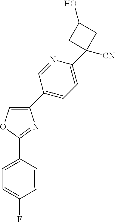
C1=C(C2=CC=C(C3([CN])CC(O)C3)N=C2)N=C(C2=CC=C(F)C=C2)O1
